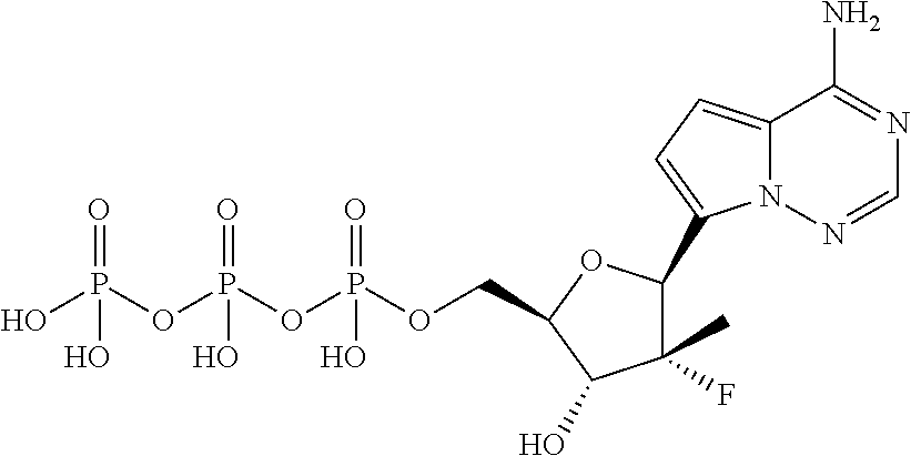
C12=CC=C(C3C(C)(F)C(O)C(COP(OP(OP(O)(=O)O)(=O)O)(=O)O)O3)N1N=CN=C2N
